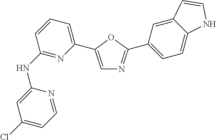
C1(NC2=NC(C3=CN=C(C4=CC=C5C(=C4)C=CN5)O3)=CC=C2)=CC(Cl)=CC=N1
